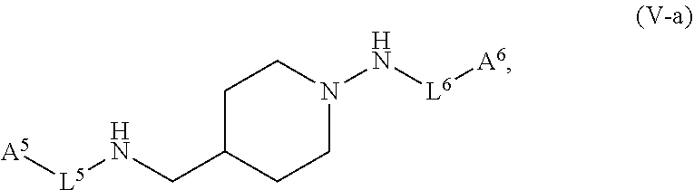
C1C(CN[L5][A5])CCN(N[L6][A6])C1
